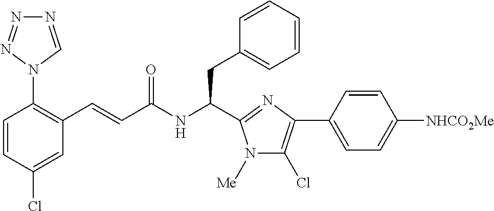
C1=CC(Cl)=CC(C=CC(NC(CC2=CC=CC=C2)C2=NC(C3=CC=C([NHCO2Me])C=C3)=C(Cl)N2[Me])=O)=C1N1C=NN=N1
